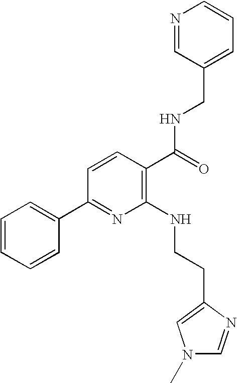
C1=CC=CC(C2=NC(NCCC3=CN(C)C=N3)=C(C(=O)NCC3=CC=CN=C3)C=C2)=C1
